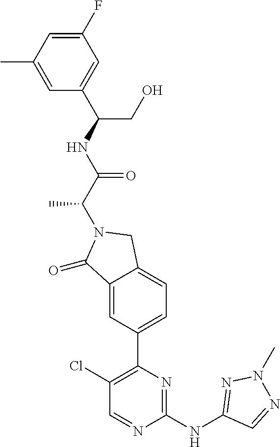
C1(=O)C2=CC(C3=C(Cl)C=NC(NC4=NN(C)N=C4)=N3)=CC=C2CN1C(C(NC(CO)C1=CC(F)=CC(C)=C1)=O)C
